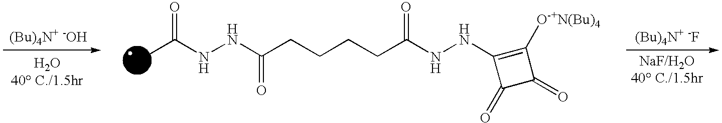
O=C(NNC(CCCCC(NNC1=C([O-+N(Bu)4])C(=O)C1=O)=O)=O)C
